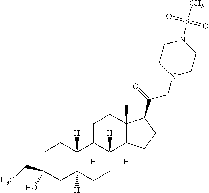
C1C(O)(CC)CC2([H])C([H])(C1)C1([H])C([H])(CC2)C2([H])C(C)(CC1)C(C(=O)CN1CCN(S(C)(=O)=O)CC1)CC2
